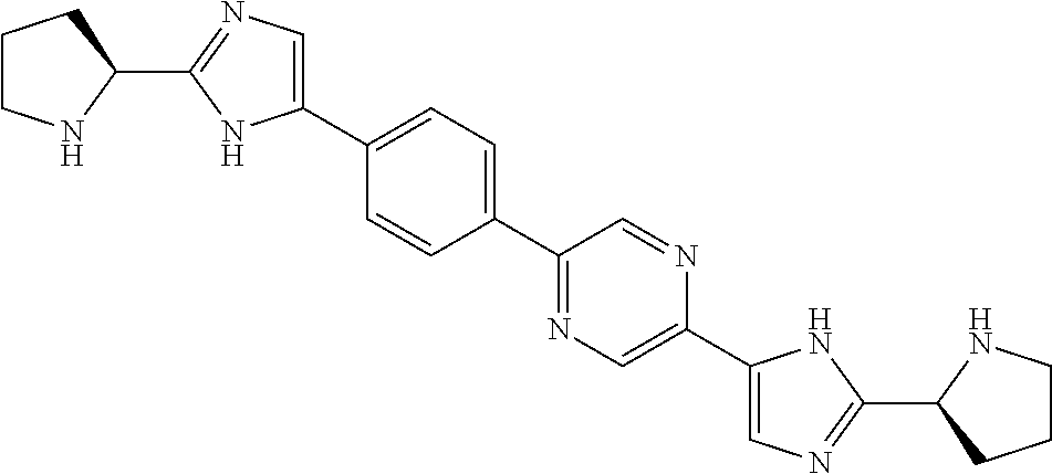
C1(C2=CC=C(C3=NC=C(C4=CN=C(C5CCCN5)N4)N=C3)C=C2)=CN=C(C2CCCN2)N1
